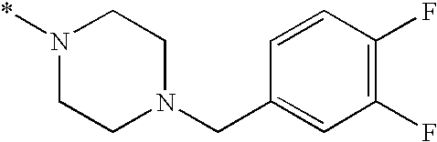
N1(*)CCN(CC2=CC(F)=C(F)C=C2)CC1
